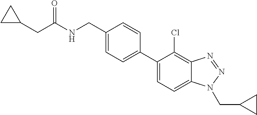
C1=C(C2=CC=C(CNC(CC3CC3)=O)C=C2)C(Cl)=C2C(=C1)N(CC1CC1)N=N2
